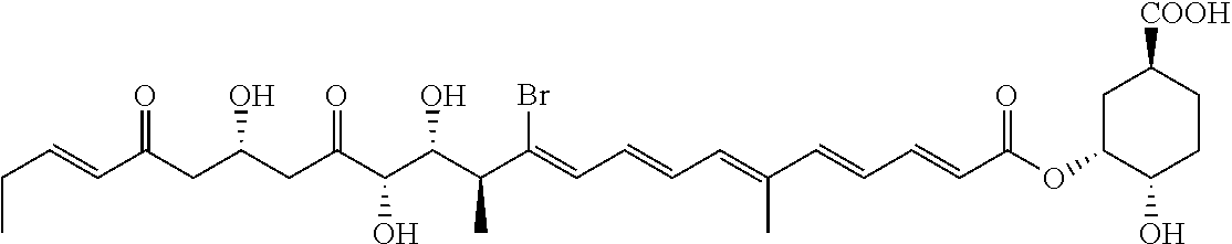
CCC=CC(CC(CC(C(C(C(C(=CC=CC=C(C=CC=CC(OC1CC([COOH])CCC1O)=O)C)Br)C)O)O)=O)O)=O
